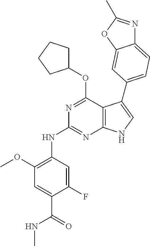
C1(OC)=C(NC2=NC3=C(C(OC4CCCC4)=N2)C(C2=CC=C4N=C(C)OC4=C2)=CN3)C=C(F)C(C(NC)=O)=C1
